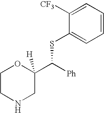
C1([CF3])=CC=CC=C1SC(C1([H])OCCNC1)[Ph]
